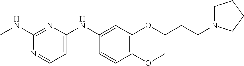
CNC1=NC(NC2=CC(OCCCN3CCCC3)=C(OC)C=C2)=CC=N1
